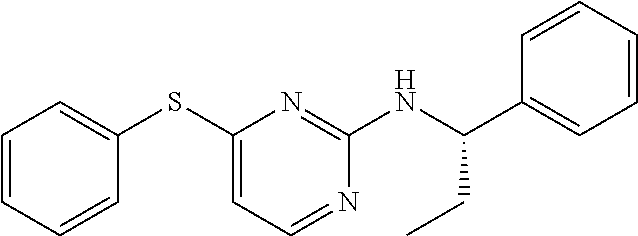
C1=CC=CC(SC2=CC=NC(NC(C3=CC=CC=C3)CC)=N2)=C1
